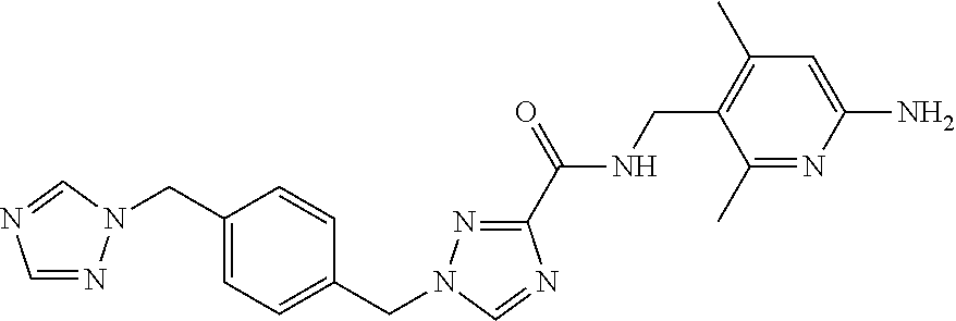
N1=CN=CN1CC1=CC=C(CN2N=C(C(=O)NCC3=C(C)C=C(N)N=C3C)N=C2)C=C1
